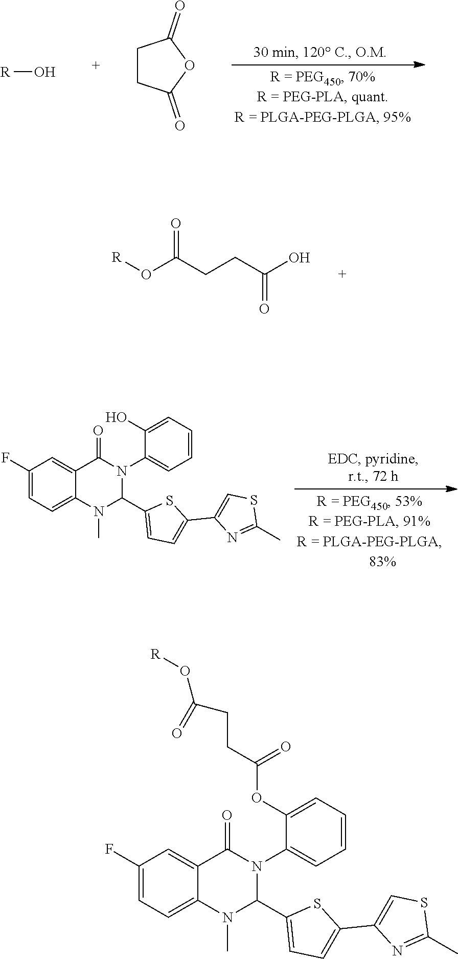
C1=C2C(=CC(F)=C1)C(=O)N(C1=CC=CC=C1OC(CCC(O[R])=O)=O)C(C1=CC=C(C3=CSC(C)=N3)S1)N2C.[R]O.C1CC(=O)OC1=O.[R]OC(CCC(O)=O)=O.C1=C2C(=CC(F)=C1)C(=O)N(C1=CC=CC=C1O)C(C1=CC=C(C3=CSC(C)=N3)S1)N2C
